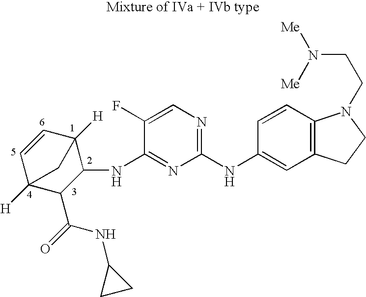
C1=CC2([H])C(NC3=NC(NC4=CC5=C(C=C4)N(CCN([Me])[Me])CC5)=NC=C3F)C(C(=O)NC3CC3)C1([H])C2
